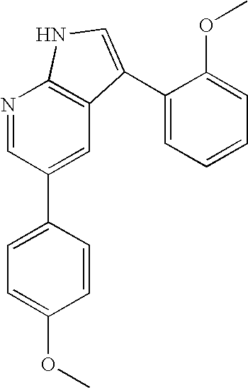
N1=CC(C2=CC=C(OC)C=C2)=CC2=C1NC=C2C1=CC=CC=C1OC
